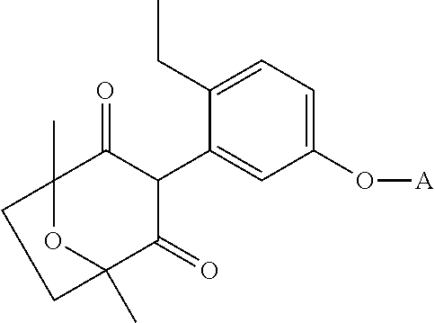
C12(C)OC(C)(C(=O)C(C3=CC(O[A])=CC=C3CC)C1=O)CC2
